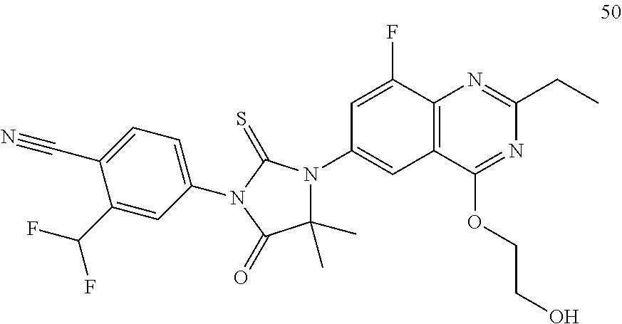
C1=C(F)C2=C(C=C1N1C(C)(C)C(=O)N(C3=CC=C(C#N)C(C(F)F)=C3)C1=S)C(OCCO)=NC(CC)=N2
